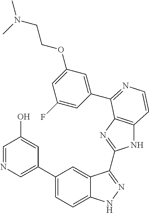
C1(C2=CN=CC(O)=C2)=CC=C2C(=C1)C(C1=NC3=C(N1)C=CN=C3C1=CC(OCCN(C)C)=CC(F)=C1)=NN2
